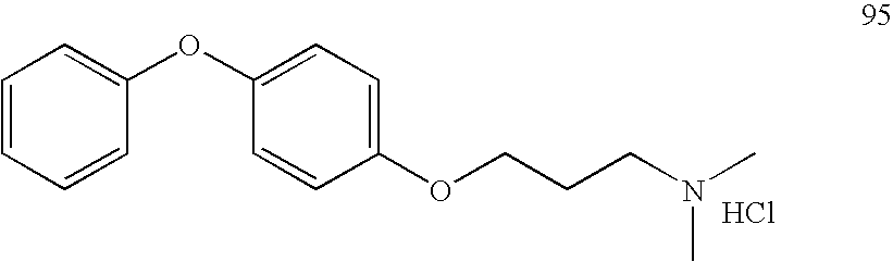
C1=CC=CC(OC2=CC=C(OCCCN(C)C)C=C2)=C1.Cl
